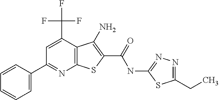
C1(C2=CC=CC=C2)=NC2=C(C(C(F)(F)F)=C1)C(N)=C(C(=O)NC1=NN=C(CC)S1)S2
